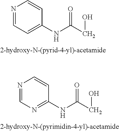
N1=CC=C(NC(CO)=O)C=C1.N1=CN=C(NC(CO)=O)C=C1
